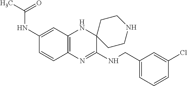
C12=C(N=C(NCC3=CC=CC(Cl)=C3)C3(N1)CCNCC3)C=CC(NC(C)=O)=C2
